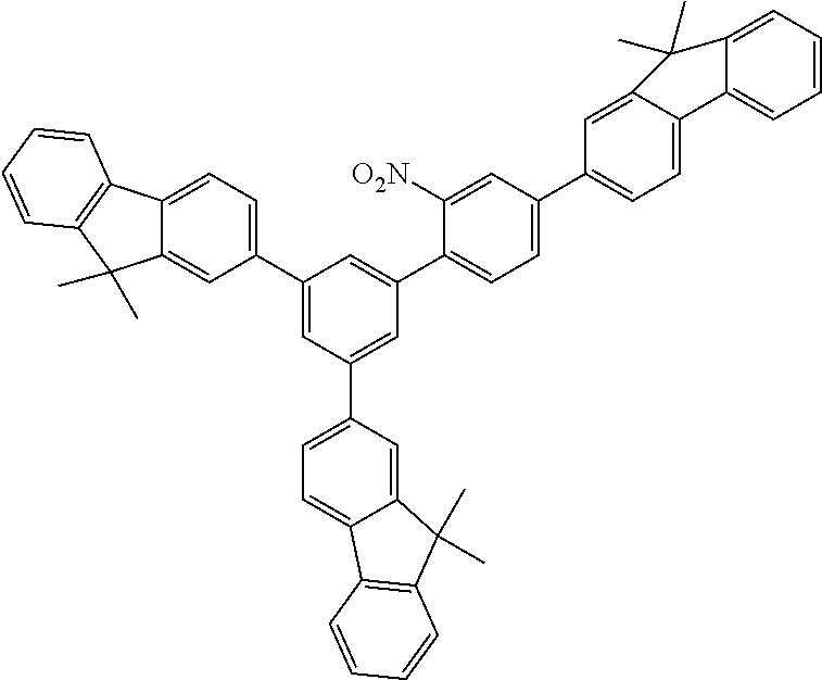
C12=CC=C(C3=CC(C4=CC=C5C(=C4)C(C)(C)C4=C5C=CC=C4)=CC(C4=CC=C(C5=CC=C6C(=C5)C(C)(C)C5=CC=CC=C65)C=C4[O2N])=C3)C=C1C(C)(C)C1=C2C=CC=C1
